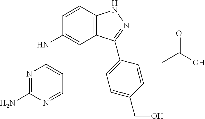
N1=C(N)N=CC=C1NC1=CC2=C(C=C1)NN=C2C1=CC=C(CO)C=C1.CC(O)=O
